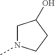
C1N(C)CCC1O
